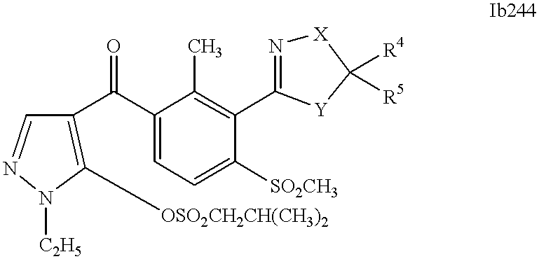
C1([OSO2CH2CH(CH3)2])=C(C(C2=CC=C([SO2CH3])C(C3=N[X]C([R4])([R5])[Y]3)=C2C)=O)C=NN1[C2H5]
